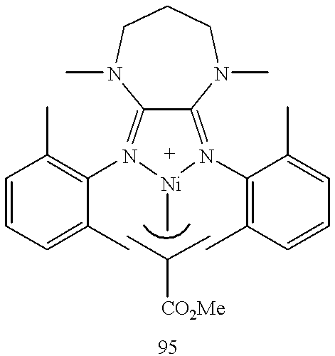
C12=N(C3=C(C)C=CC=C3C)[Ni](C)N(C3=C(C)C=CC=C3C)=C1N(C)CCCN2C.CC(C)[CO2Me]
